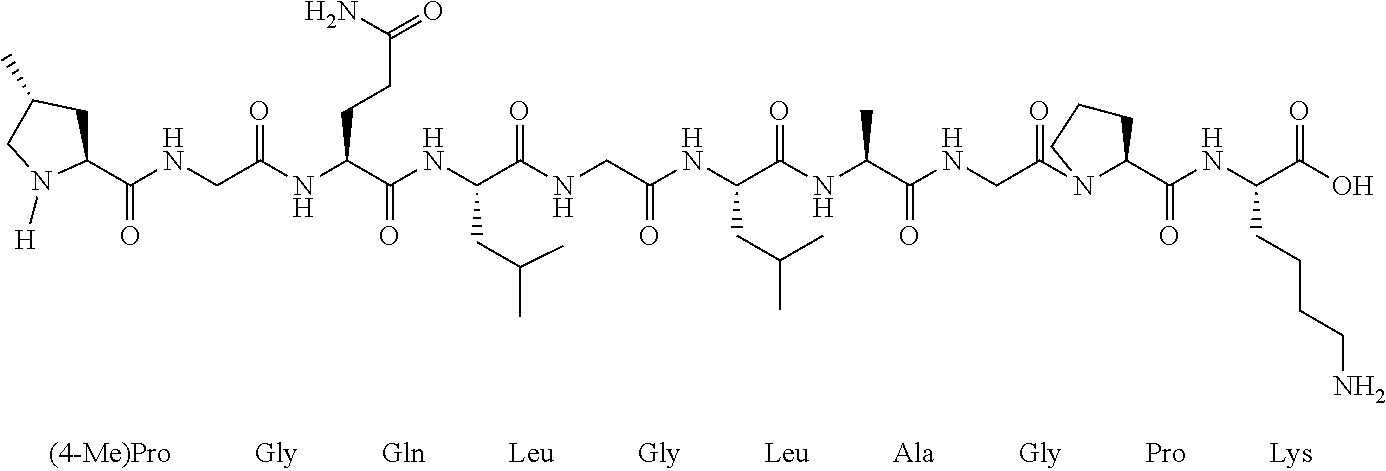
C1(C(NCC(NC(C(NC(C(NCC(NC(C(NC(C(NCC(=O)N2CCCC2C(NC(C(O)=O)CCCCN)=O)=O)C)=O)CC(C)C)=O)=O)CC(C)C)=O)CCC(N)=O)=O)=O)CC(C)CN1[H]
